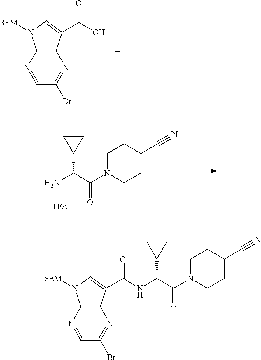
C1(Br)=NC2=C(N([SEM])C=C2C(O)=O)N=C1.C(C(N1CCC(C#N)CC1)=O)(C1CC1)N.C(C(N1CCC(C#N)CC1)=O)(C1CC1)NC(C1=CN([SEM])C2=C1N=C(Br)C=N2)=O
